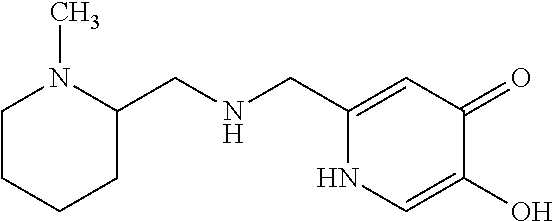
C1(CNCC2N(C)CCCC2)=CC(=O)C(O)=CN1
